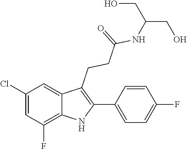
N(C(CCC1=C(C2=CC=C(F)C=C2)NC2=C(F)C=C(Cl)C=C12)=O)C(CO)CO
